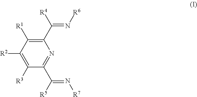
C1(C([R4])=N[R6])=C([R1])C([R2])=C([R3])C(C([R5])=N[R7])=N1
